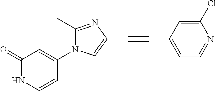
C1(=O)NC=CC(N2C(C)=NC(C#CC3=CC=NC(Cl)=C3)=C2)=C1
